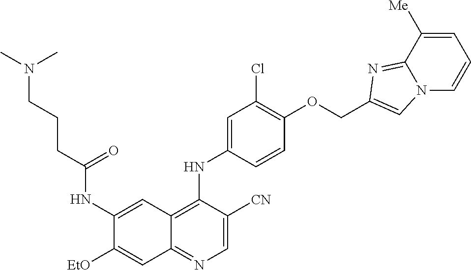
C1=C([CN])C(NC2=CC(Cl)=C(OCC3=CN4C(=N3)C([Me])=CC=C4)C=C2)=C2C(=N1)C=C([EtO])C(NC(CCCN(C)C)=O)=C2
